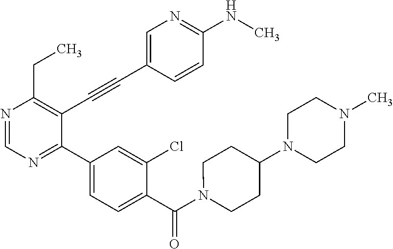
N1=CN=C(C2=CC=C(C(=O)N3CCC(N4CCN(C)CC4)CC3)C(Cl)=C2)C(C#CC2=CN=C(NC)C=C2)=C1CC
